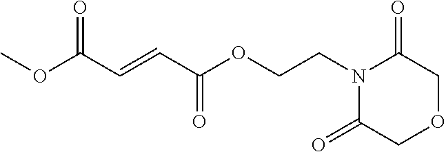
C(C=CC(OC)=O)(=O)OCCN1C(=O)COCC1=O
